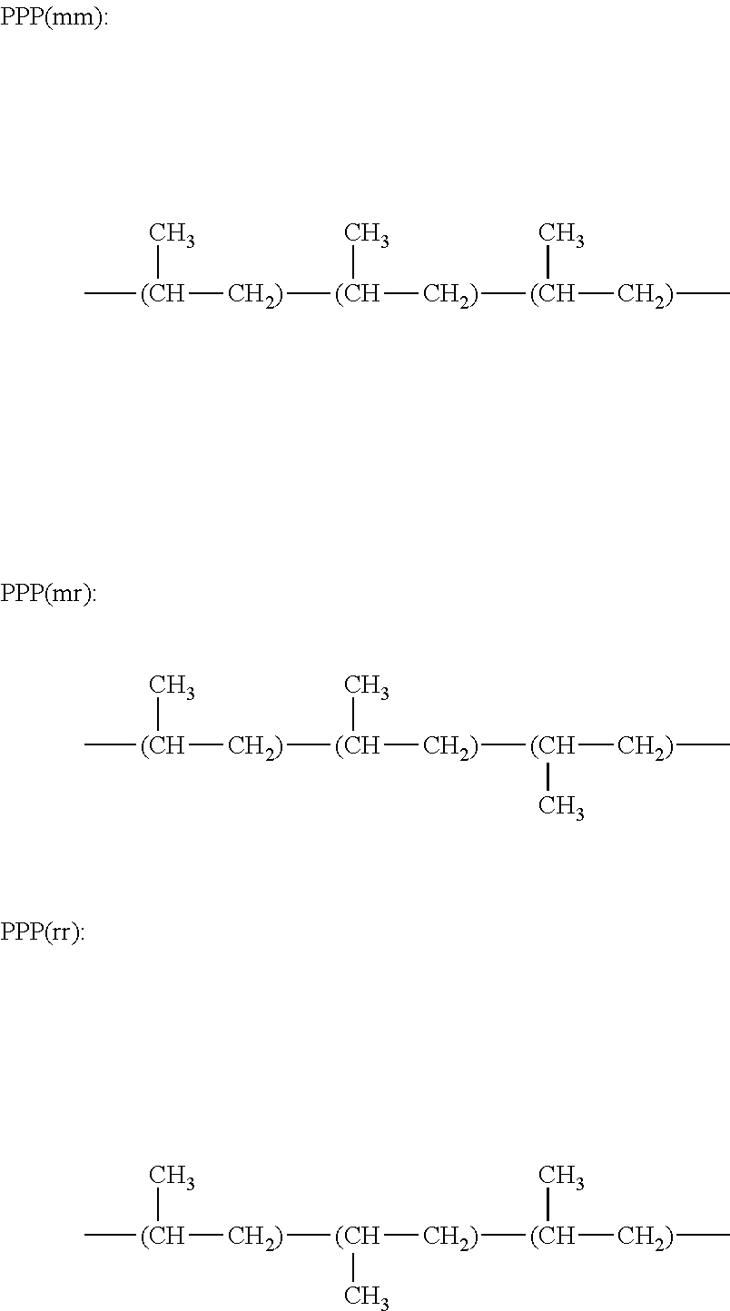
C[(CH](C)[CH2)][(CH]([CH2)][(CH]([CH2)]C)C)C.C[(CH](C)[CH2)][(CH]([CH2)][(CH]([CH2)]C)C)C.C[(CH](C)[CH2)][(CH]([CH2)][(CH]([CH2)]C)C)C
